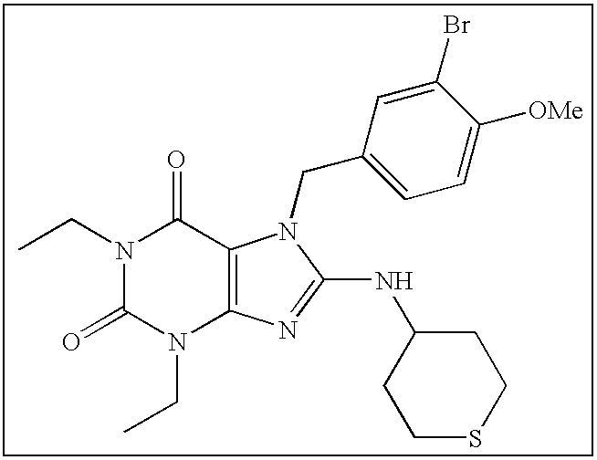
C(N1C(=O)N(CC)C2=C(C1=O)N(CC1=CC=C([OMe])C(Br)=C1)C(NC1CCSCC1)=N2)C
